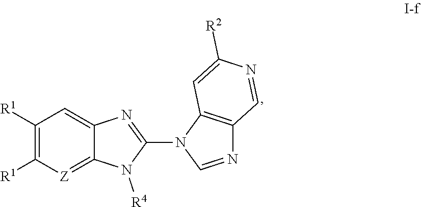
C1([R1])=C([R1])[Z]=C2C(=C1)N=C(N1C=NC3=C1C=C([R2])N=C3)N2[R4]
